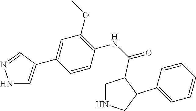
N1C=C(C2=CC(OC)=C(NC(C3C(C4=CC=CC=C4)CNC3)=O)C=C2)C=N1
